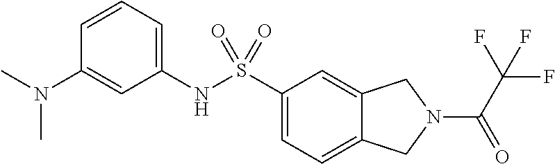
C1(NS(C2=CC=C3C(=C2)CN(C(C(F)(F)F)=O)C3)(=O)=O)=CC=CC(N(C)C)=C1
